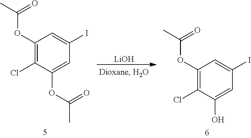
C1(OC(C)=O)=C(Cl)C(OC(C)=O)=CC(I)=C1.[LiOH].C1(OC(C)=O)=C(Cl)C(O)=CC(I)=C1
